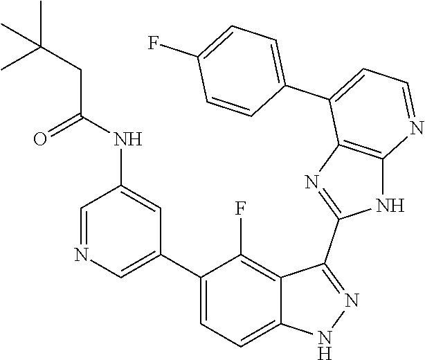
C1=NC=C(C2=CC=C3C(=C2F)C(C2=NC4=C(N2)N=CC=C4C2=CC=C(F)C=C2)=NN3)C=C1NC(CC(C)(C)C)=O
